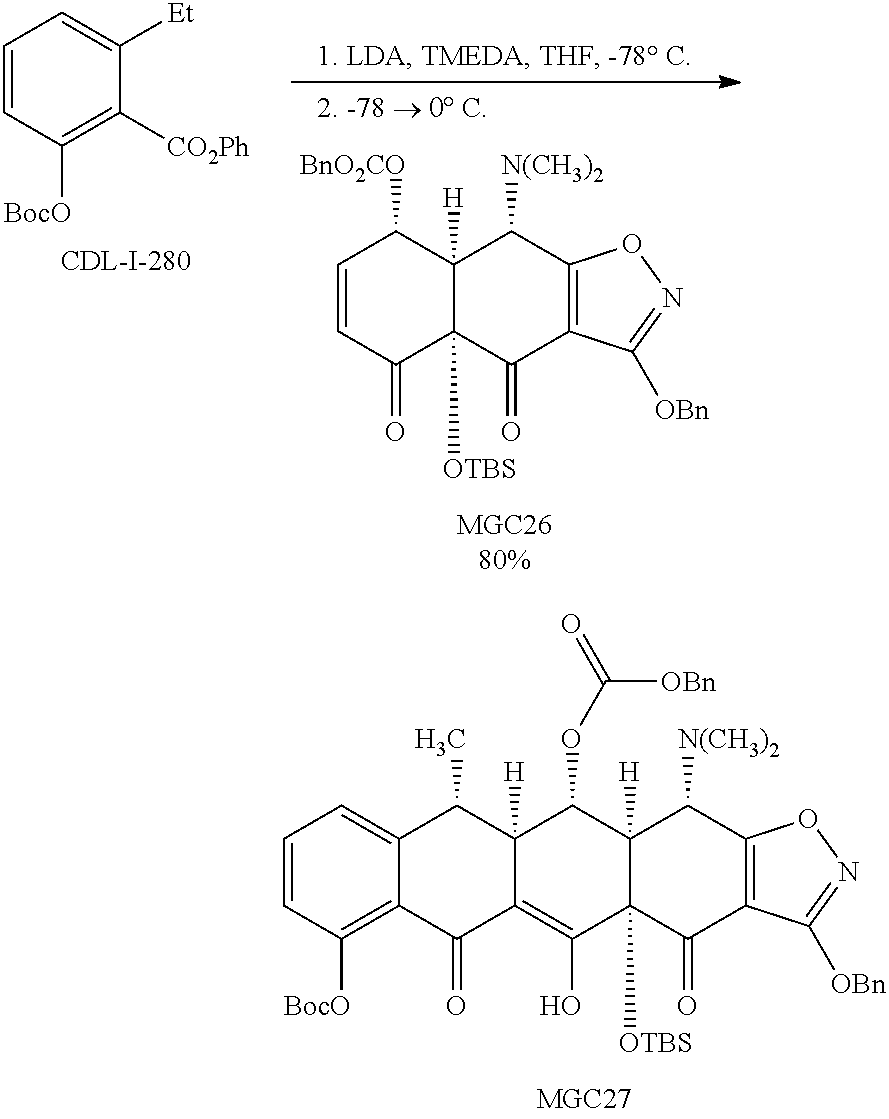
C1=CC([BocO])=C([CO2Ph])C([Et])=C1.C1=CC(=O)C2([OTBS])C([H])(C1[BnO2CO])C([N(CH3)2])C1=C(C2=O)C([OBn])=NO1.C12([H])C(=C(O)C3([OTBS])C([H])(C1OC([OBn])=O)C([N(CH3)2])C1=C(C3=O)C([OBn])=NO1)C(=O)C1=C([BocO])C=CC=C1C2C
